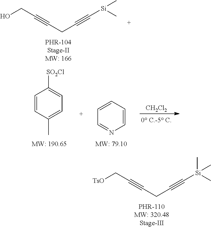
C1=CC(C)=CC=C1[SO2Cl].C1=CC=CN=C1.[CH2Cl2].[TsO]CC#CCC#C[Si](C)(C)C.OCC#CCC#C[Si](C)C
